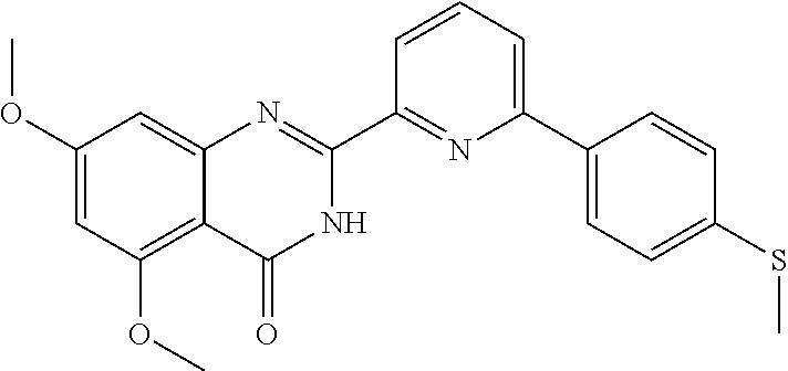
C1(OC)=CC(OC)=C2C(=C1)N=C(C1=NC(C3=CC=C(SC)C=C3)=CC=C1)NC2=O
